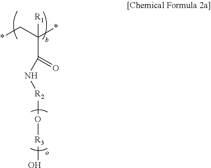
N(C(C(C*)(*)[R1])=O)[R2]O[R3]O
